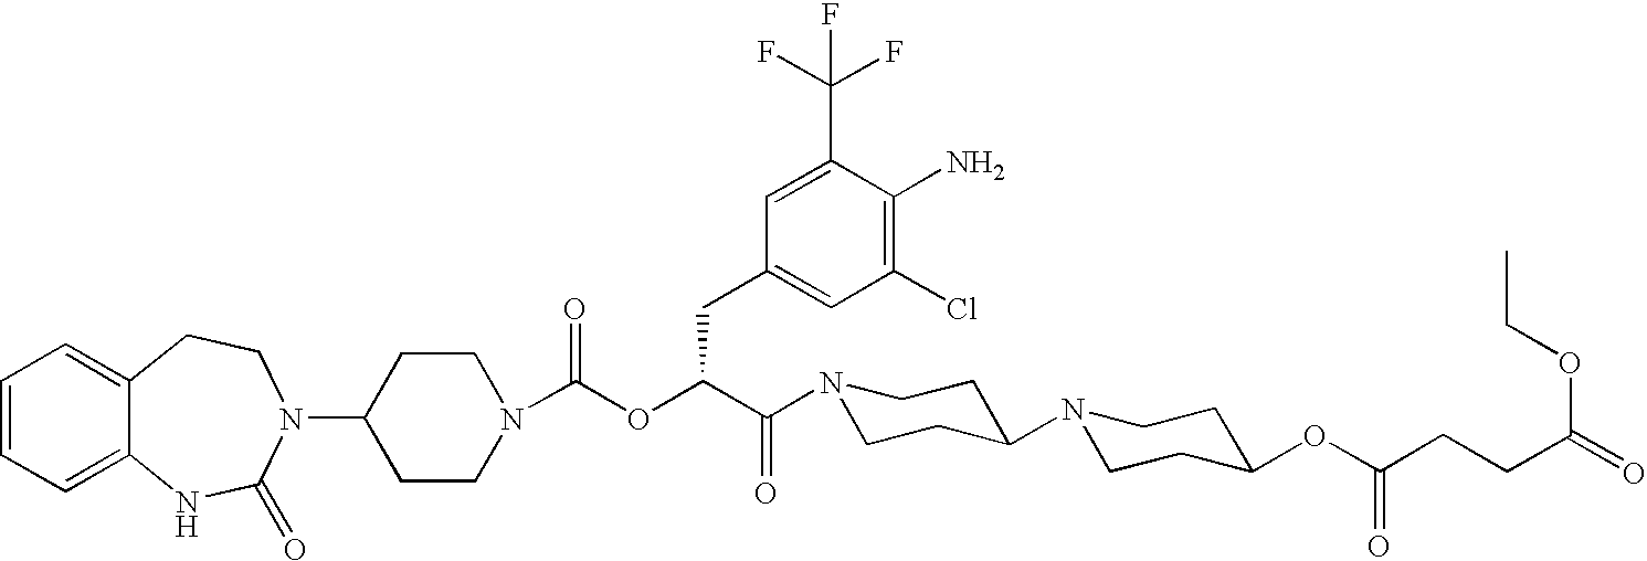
C1(N2C(=O)NC3=CC=CC=C3CC2)CCN(C(OC(C(N2CCC(N3CCC(OC(CCC(=O)OCC)=O)CC3)CC2)=O)CC2=CC(Cl)=C(N)C(C(F)(F)F)=C2)=O)CC1
